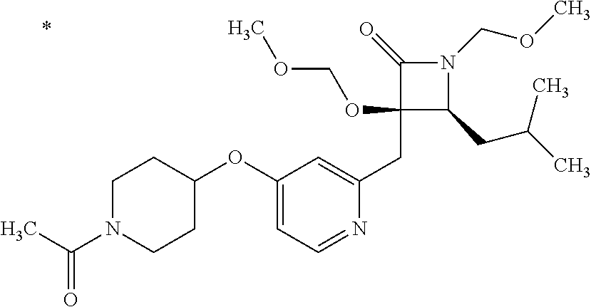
C1(CC2=CC(OC3CCN(C(C)=O)CC3)=CC=N2)(OCOC)C(CC(C)C)N(COC)C1=O
